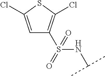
C1=C(Cl)SC(Cl)=C1S(NC(C)C)(=O)=O
